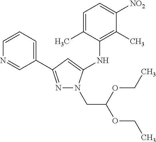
N1=C(C2=CC=CN=C2)C=C(NC2=C(C)C([NO2])=CC=C2C)N1CC(OCC)OCC
